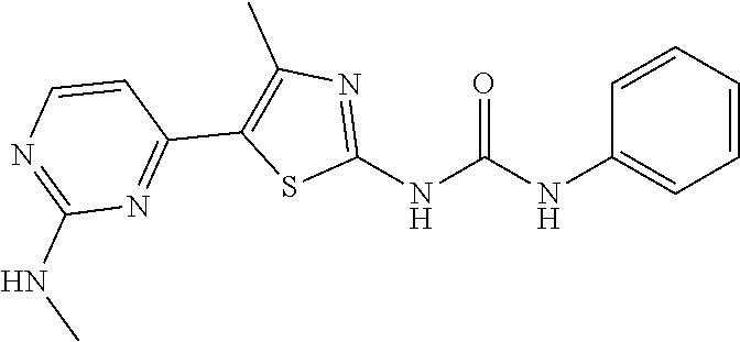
C1=CC=CC(NC(NC2=NC(C)=C(C3=NC(NC)=NC=C3)S2)=O)=C1
